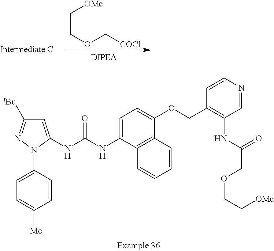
C1=C(NC(NC2=CC([tBu])=NN2C2=CC=C([Me])C=C2)=O)C2=C(C(OCC3=C(NC(COCC[OMe])=O)C=NC=C3)=C1)C=CC=C2.C(COC[COCl])[OMe]
